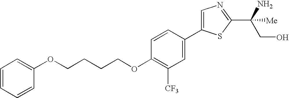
C(CCCOC1=C([CF3])C=C(C2=CN=C(C(CO)(N)[Me])S2)C=C1)OC1=CC=CC=C1
